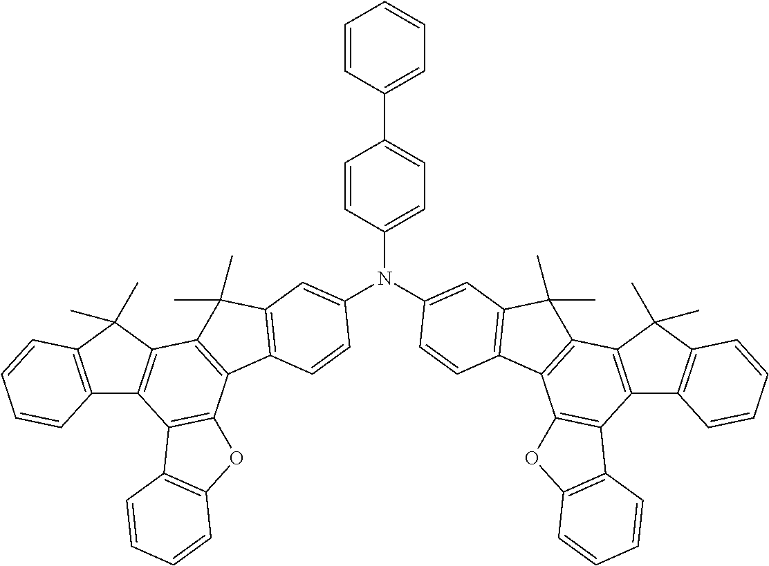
C12=C(C(C)(C)C3=C1C1=C(C4=C3C(C)(C)C3=C4C=CC(N(C4=CC=C(C5=CC=CC=C5)C=C4)C4=CC5=C(C6=C(C7=C(C8=C(C7(C)C)C=CC=C8)C7=C6OC6=C7C=CC=C6)C5(C)C)C=C4)=C3)OC3=C1C=CC=C3)C=CC=C2
